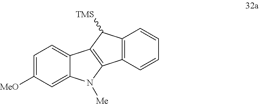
C1=C([MeO])C=C2C(=C1)C1=C(N2[Me])C2=C(C1[TMS])C=CC=C2
